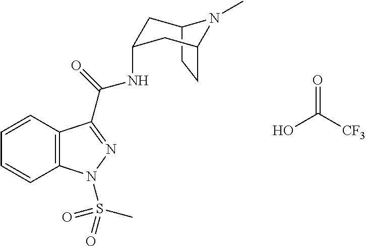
C12CCC(CC(NC(C3=NN(S(C)(=O)=O)C4=C3C=CC=C4)=O)C1)N2C.OC([CF3])=O
